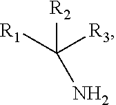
[R2]C([R3])(N)[R1]
